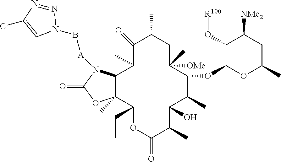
C1(=O)C(C)CC([OMe])(C)C(OC2OC(C)CC([NMe2])C2O[R100])C(C)C(O)C(C)C(=O)OC(CC)C2(C)C(N([A]BN3N=NC(C)=C3)C(=O)O2)C1C
